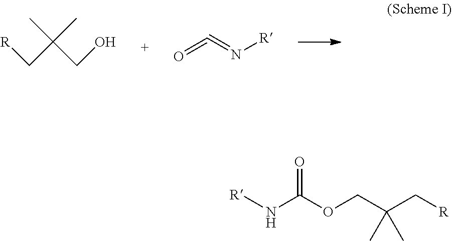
[R]CC(CO)(C)C.O=C=N[R].O=C(N[R])OCC(C[R])(C)C
